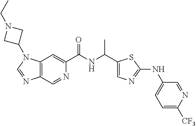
C12=C(C=NC(C(=O)NC(C)C3=CN=C(NC4=CC=C([CF3])N=C4)S3)=C1)N=CN2C1CN(CC)C1
